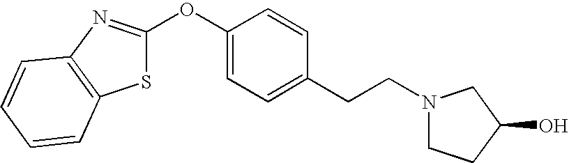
O(C1=CC=C(CCN2CCC(O)C2)C=C1)C1=NC2=C(S1)C=CC=C2
